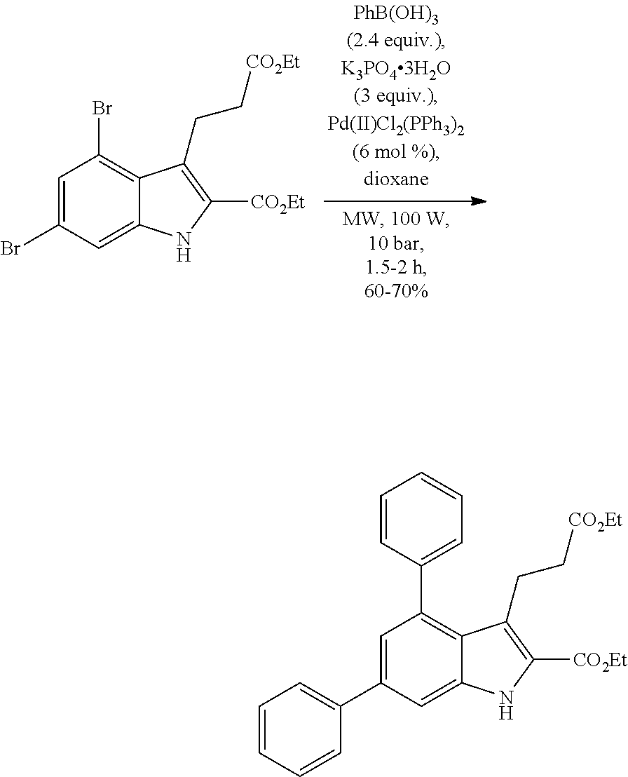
BrC1=CC(Br)=C2C(=C1)NC([CO2Et])=C2CC[CO2Et].C1=CC=CC(C2=CC(C3=CC=CC=C3)=C3C(=C2)NC([CO2Et])=C3CC[CO2Et])=C1
